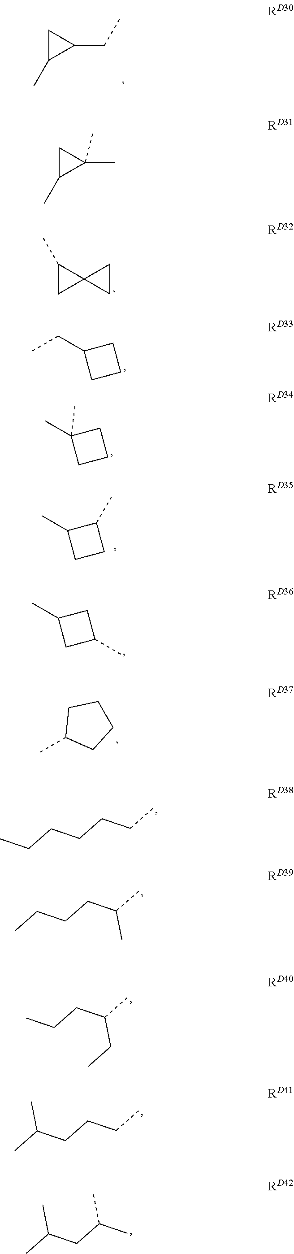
C1(CC)CC1C.C1(C)CC12CC2.CCC1CCC1.CC1(C)CCC1.CC1CCC1C.CC1CC(C)C1.CC1CCCC1.CCCCCCC.CCCCC(C)C.CCCC(C)CC.C(CCCC)(C)C.C(CC(C)C)(C)C.CC1(C)CC1C
